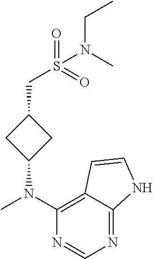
N1=C2C(=C(N(C)C3CC(CS(N(CC)C)(=O)=O)C3)N=C1)C=CN2
